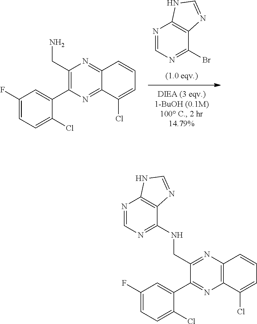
N1=CN=C(Br)C2=C1NC=N2.C12=NC(C3=CC(F)=CC=C3Cl)=C(CN)N=C1C=CC=C2Cl.C12=C(C=CC=C1Cl)N=C(CNC1=NC=NC3=C1N=CN3)C(C1=CC(F)=CC=C1Cl)=N2
